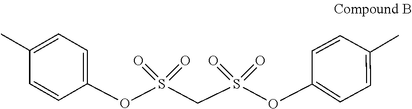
C1(OS(CS(OC2=CC=C(C)C=C2)(=O)=O)(=O)=O)=CC=C(C)C=C1
